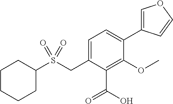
C1(S(CC2=CC=C(C3=COC=C3)C(OC)=C2C(O)=O)(=O)=O)CCCCC1
